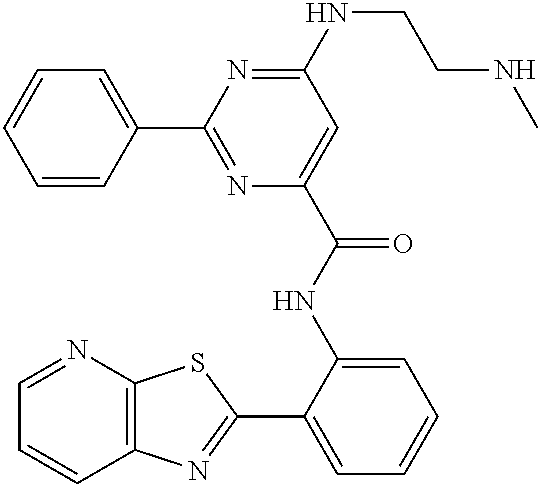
C1=NC2=C(C=C1)N=C(C1=CC=CC=C1NC(=O)C1=CC(NCCNC)=NC(C3=CC=CC=C3)=N1)S2
